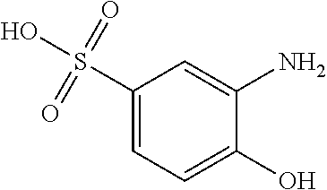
C1(N)=CC(S(O)(=O)=O)=CC=C1O
